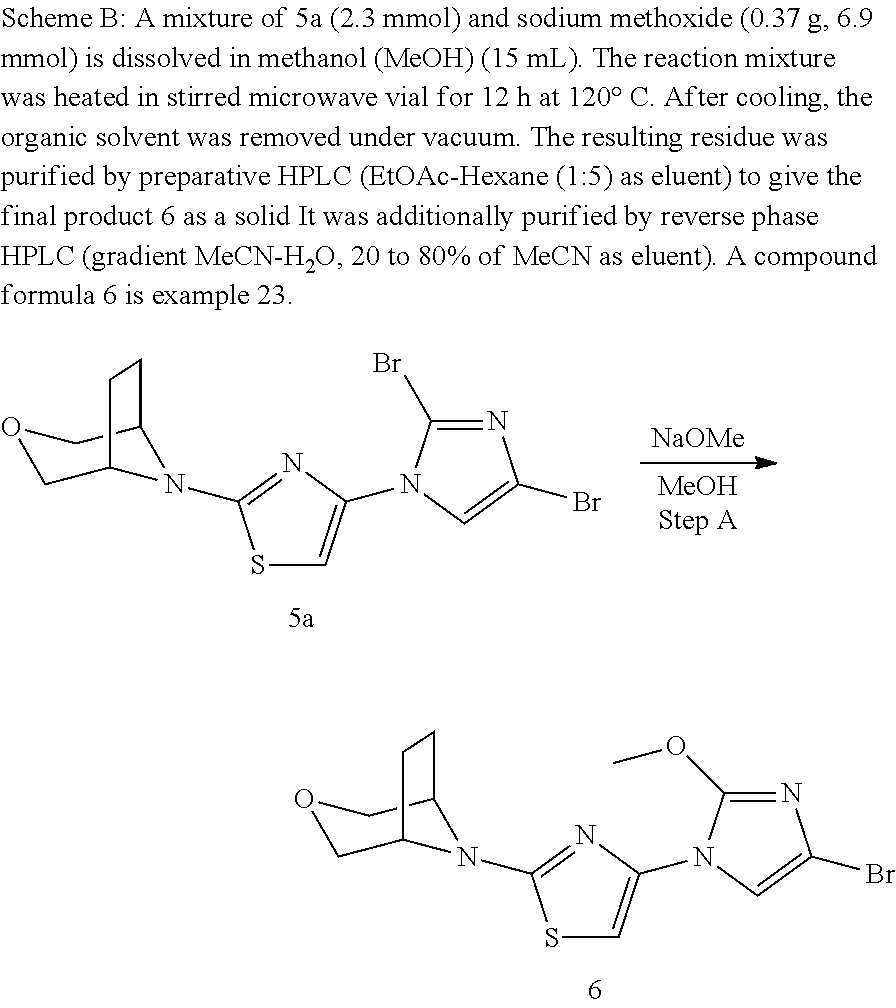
N1=C(OC)N(C2=CSC(N3C4COCC3CC4)=N2)C=C1Br.N1=C(Br)N(C2=CSC(N3C4COCC3CC4)=N2)C=C1Br.[NaOMe]
